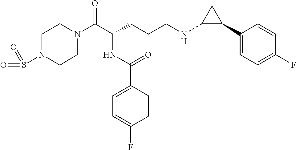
C1N(C(C(CCCNC2C(C3=CC=C(F)C=C3)C2)NC(C2=CC=C(F)C=C2)=O)=O)CCN(S(C)(=O)=O)C1
